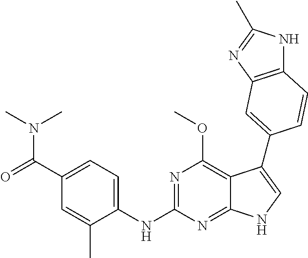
C1(C(=O)N(C)C)=CC=C(NC2=NC(OC)=C3C(=N2)NC=C3C2=CC3=C(NC(C)=N3)C=C2)C(C)=C1
